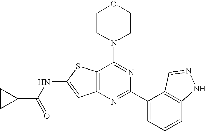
C1CN(C2=NC(C3=CC=CC4=C3C=NN4)=NC3=C2SC(NC(C2CC2)=O)=C3)CCO1
